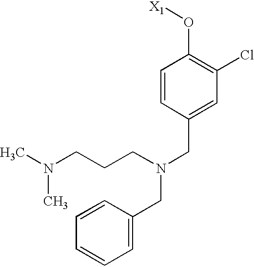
C1=CC(CN(CC2=CC=CC=C2)CCCN(C)C)=CC(Cl)=C1O[X1]
